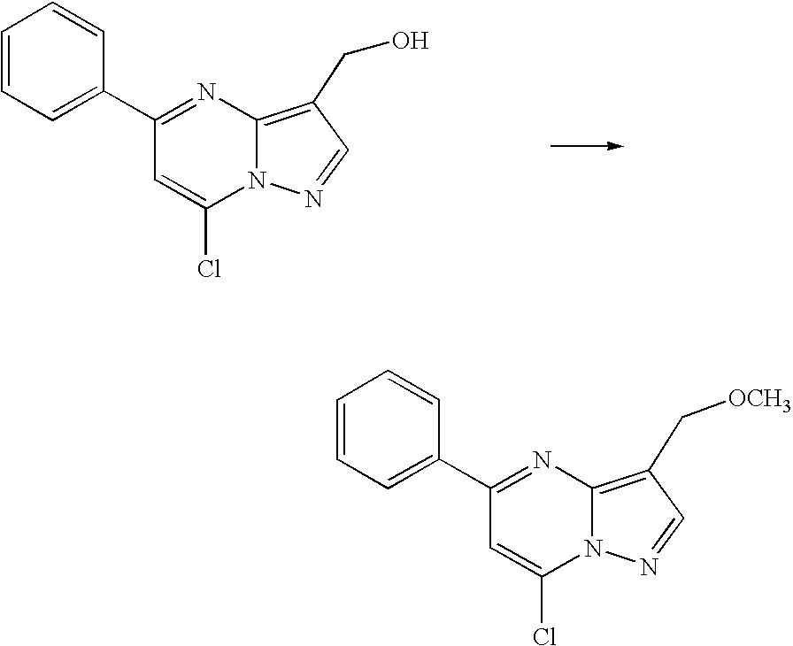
C1(C2=NC3=C(CO)C=NN3C(Cl)=C2)=CC=CC=C1.C1(C2=NC3=C(C[OCH3])C=NN3C(Cl)=C2)=CC=CC=C1
